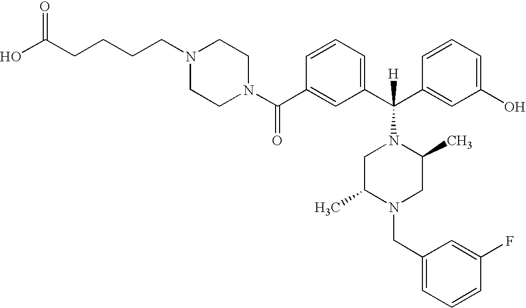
C1(C(N2CCN(CCCCC(O)=O)CC2)=O)=CC(C(C2=CC(O)=CC=C2)([H])N2CC(C)N(CC3=CC=CC(F)=C3)CC2C)=CC=C1
